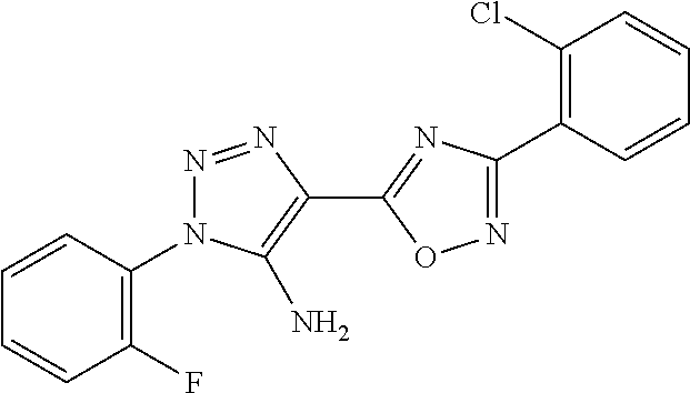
C1(F)=C(N2N=NC(C3=NC(C4=C(Cl)C=CC=C4)=NO3)=C2N)C=CC=C1
